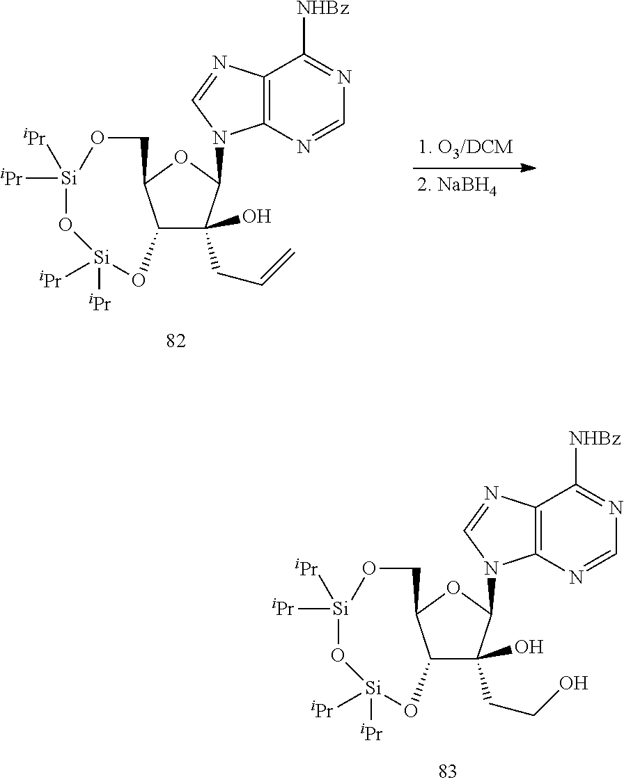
C12C(CCO)(O)C(N3C4=C(N=C3)C([NHBz])=NC=N4)OC1CO[Si]([iPr])([iPr])O[Si]([iPr])([iPr])O2.C12C(CC=C)(O)C(N3C4=C(N=C3)C([NHBz])=NC=N4)OC1CO[Si]([iPr])([iPr])O[Si]([iPr])([iPr])O2
